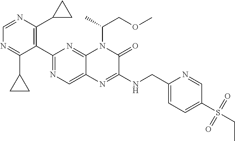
C1=NC(C2CC2)=C(C2=NC=C3C(=N2)N(C(COC)C)C(=O)C(NCC2=CC=C(S(=O)(=O)CC)C=N2)=N3)C(C2CC2)=N1
